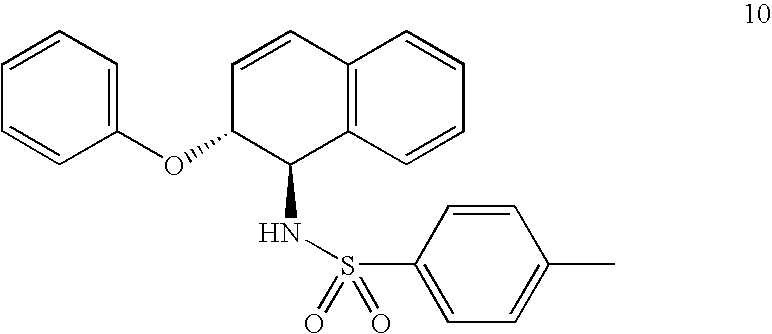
C12=C(C=CC=C1)C(NS(=O)(=O)C1=CC=C(C)C=C1)C(OC1=CC=CC=C1)C=C2
